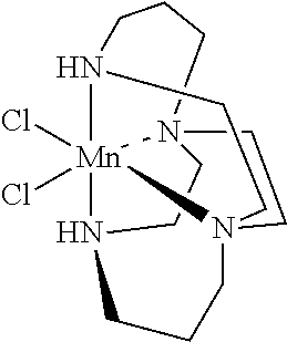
N12[Mn]34(Cl)(Cl)N5CCCN3(CCN4(CCC1)CC5)CC2
